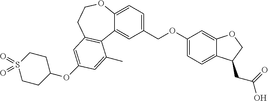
C1(OCC2=CC=C3C(=C2)C2=C(CCO3)C=C(OC3CCS(=O)(=O)CC3)C=C2C)=CC=C2C(=C1)OCC2CC(O)=O
